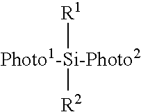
[R1][Photo1-Si-Photo2][R2]
